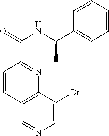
C1=CC2=C(N=C1C(NC(C1=CC=CC=C1)C)=O)C(Br)=CN=C2
